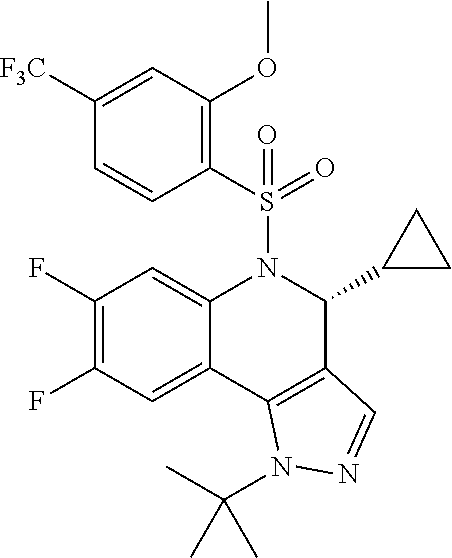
C12=CC(F)=C(F)C=C1N(S(=O)(=O)C1=C(OC)C=C([F3C])C=C1)C(C1CC1)C1=C2N(C(C)(C)C)N=C1
